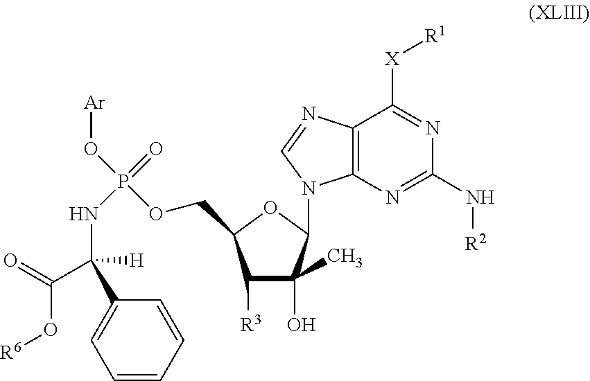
C12=C(N=C(N[R2])N=C1[X][R1])N(C1C(O)(C)C([R3])C(COP(O[Ar])(=O)NC(C(O[R6])=O)(C3=CC=CC=C3)[H])O1)C=N2
